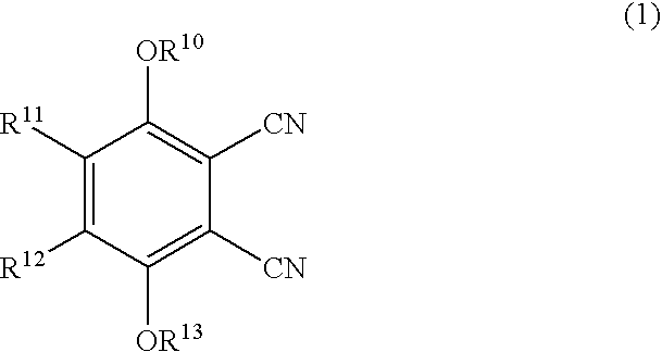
C1([R11])=C([R12])C([OR13])=C([CN])C([CN])=C1[OR10]
